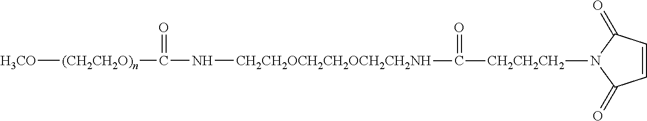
C1=CC(=O)N([CH2CH2CH2]C([CH2CH2OCH2CH2OCH2CH2NH]NC([(CH2CH2O)n][H3CO])=O)=O)C1=O
